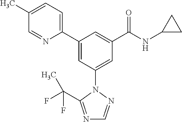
C1(C2=CC(N3N=CN=C3C(F)(F)C)=CC(C(NC3CC3)=O)=C2)=CC=C(C)C=N1
